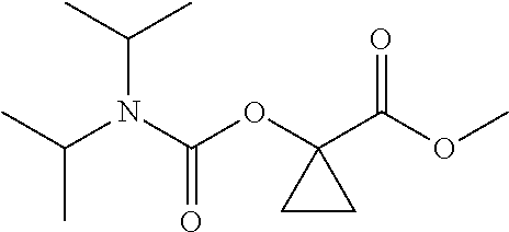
CC(N(C(OC1(C(OC)=O)CC1)=O)C(C)C)C
